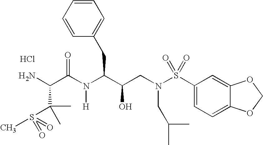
NC(C(C)(C)S(=O)(=O)C)C(=O)N([H])C(C(O)CN(S(=O)(=O)C1=CC=C2C(=C1)OCO2)CC(C)C)CC1=CC=CC=C1.Cl
